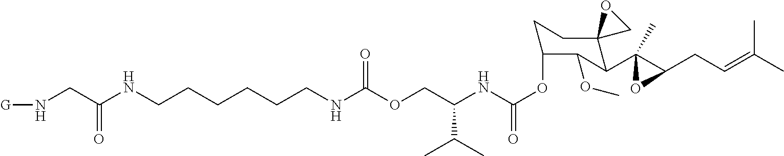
O(CC(NC(OC1CCC2(C(C3(C)C(CC=C(C)C)O3)C1OC)CO2)=O)C(C)C)C(NCCCCCCNC(CN[G])=O)=O
